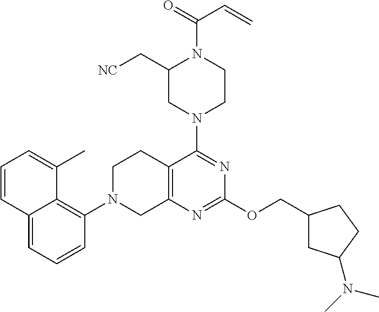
C12=CC=CC(N3CC4=C(CC3)C(N3CCN(C(=O)C=C)C(C[NC])C3)=NC(OCC3CC(N(C)C)CC3)=N4)=C1C(C)=CC=C2
